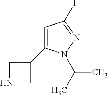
N1CC(C2=CC(I)=NN2C(C)C)C1
